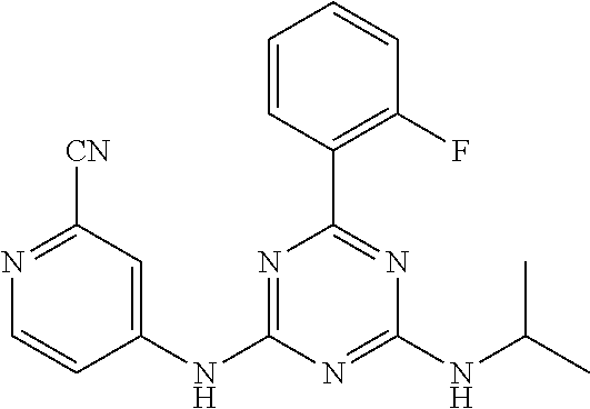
C1(NC2=NC(C3=C(F)C=CC=C3)=NC(NC(C)C)=N2)=CC([CN])=NC=C1
